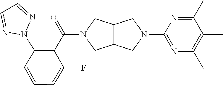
C12C(CN(C3=NC(C)=C(C)C(C)=N3)C1)CN(C(C1=C(N3N=CC=N3)C=CC=C1F)=O)C2
